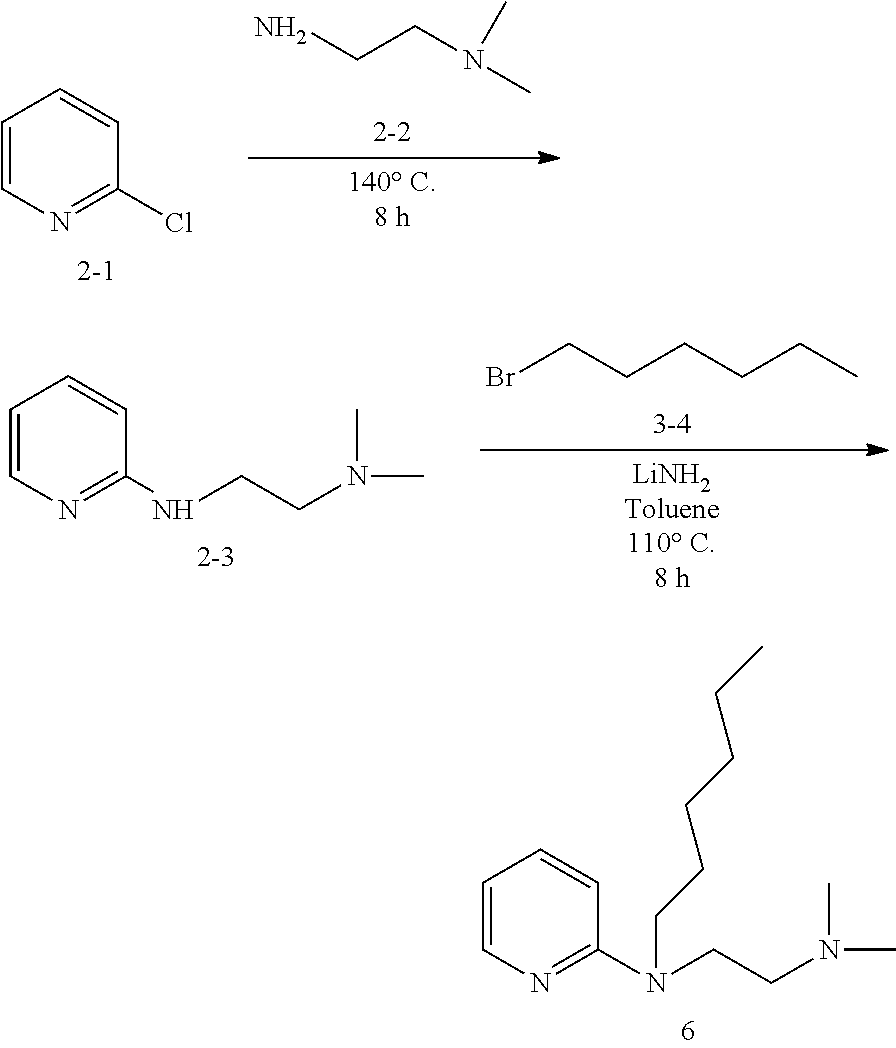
NCCN(C)C.C1=CN=C(Cl)C=C1.N(C)(C)CCNC1=NC=CC=C1.BrCCCCCC.N(C)(C)CCN(C1=NC=CC=C1)CCCCCC
